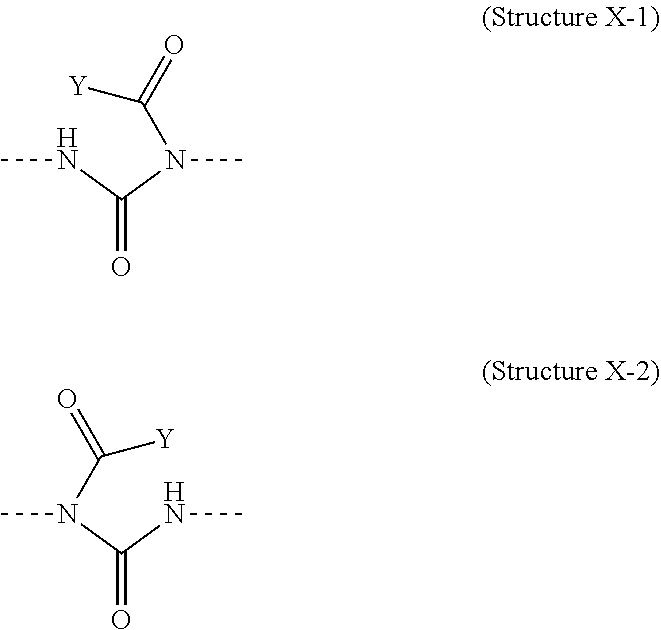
O=C(N(C)C(=O)[Y])NC.O=C(N(C)C(=O)[Y])NC
